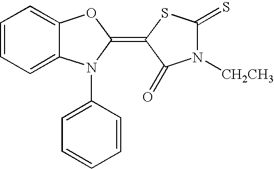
C1=CC=C2C(=C1)OC(=C1C(=O)N([CH2CH3])C(=S)S1)N2C1=CC=CC=C1
